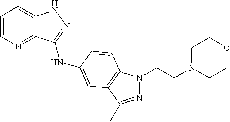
C1=CN=C2C(=C1)NN=C2NC1=CC2=C(N(CCN3CCOCC3)N=C2C)C=C1
